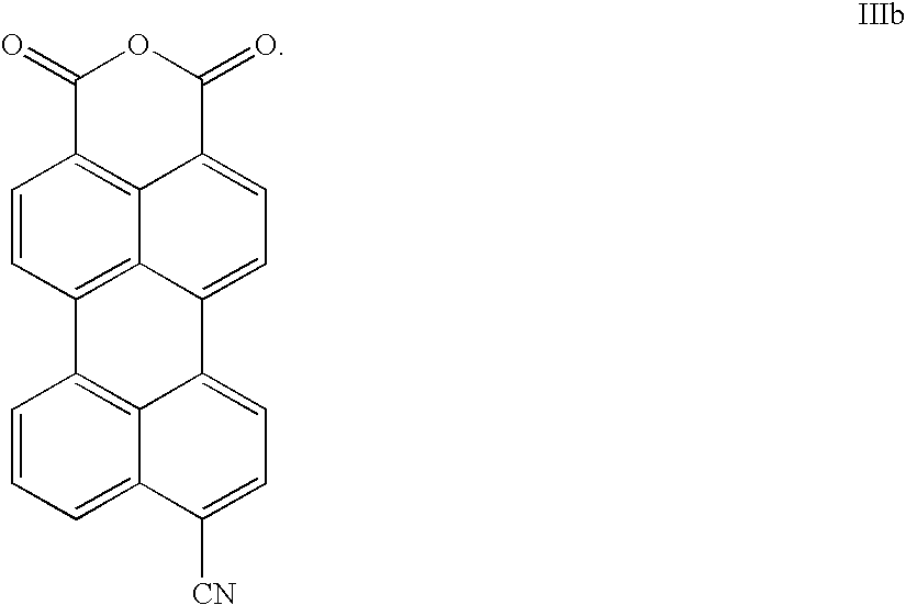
C1(=O)C2=C3C(=CC=C4C3=C(C=C2)C2=C3C4=CC=C([CN])C3=CC=C2)C(=O)O1
